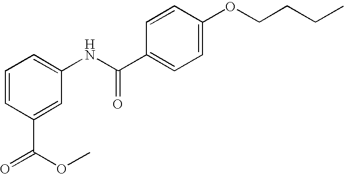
C1=CC(C(=O)OC)=CC(NC(C2=CC=C(OCCCC)C=C2)=O)=C1
